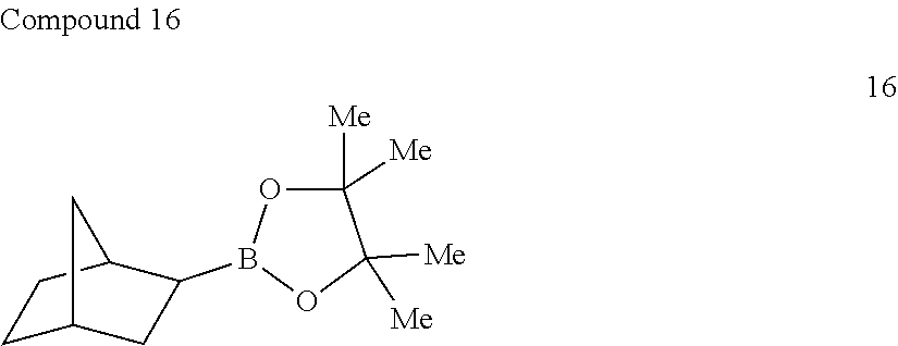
B1(C2CC3CCC2C3)OC([Me])([Me])C([Me])([Me])O1
